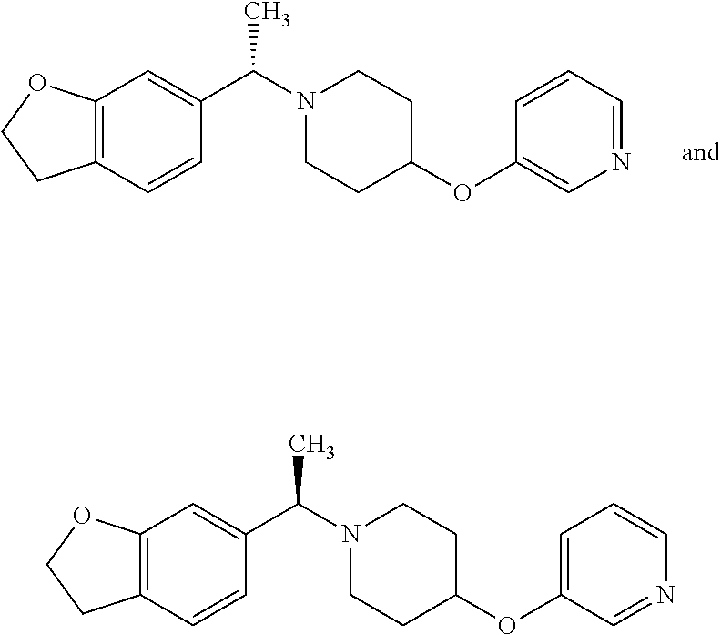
C12=C(C=CC(C(N3CCC(OC4=CN=CC=C4)CC3)C)=C1)CCO2.C12=C(C=CC(C(N3CCC(OC4=CC=CN=C4)CC3)C)=C1)CCO2
